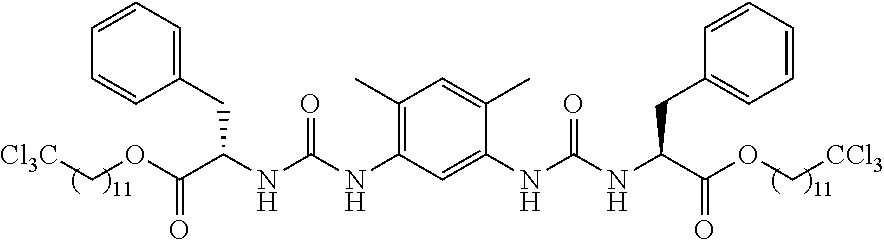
C1(NC(NC(C(OC[Cl3C])=O)CC2=CC=CC=C2)=O)=C(C)C=C(C)C(NC(NC(C(OC[CCl3])=O)CC2=CC=CC=C2)=O)=C1
